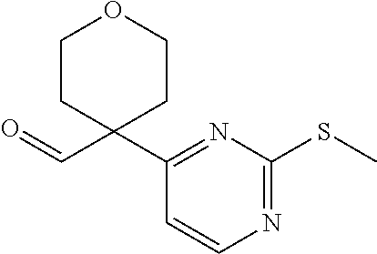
C1CC(C=O)(C2=NC(SC)=NC=C2)CCO1
